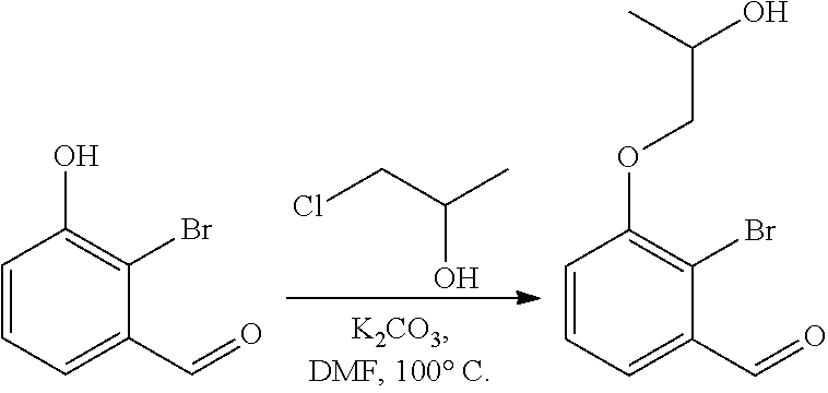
C1=CC=C(C=O)C(Br)=C1OCC(O)C.C1=CC=C(C=O)C(Br)=C1O.ClCC(C)O
